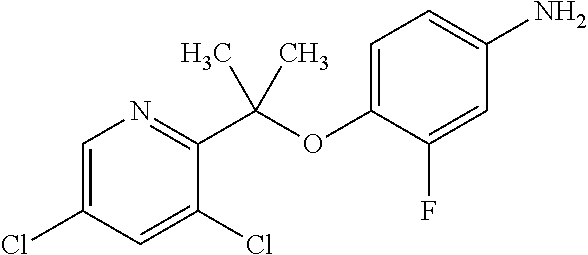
C1=C(Cl)C=C(Cl)C(C(OC2=CC=C(N)C=C2F)(C)C)=N1
